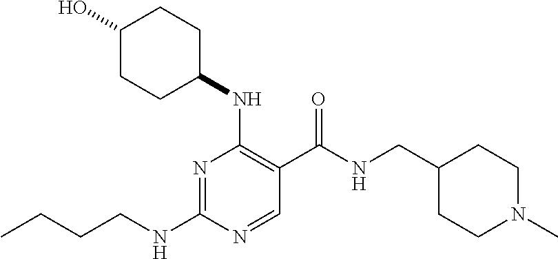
CCCCNC1=NC(NC2CCC(O)CC2)=C(C(NCC2CCN(C)CC2)=O)C=N1
